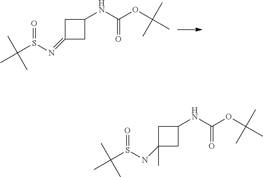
C1C(=NS(C(C)(C)C)=O)CC1NC(OC(C)(C)C)=O.C1C(NS(C(C)(C)C)=O)(C)CC1NC(OC(C)(C)C)=O
